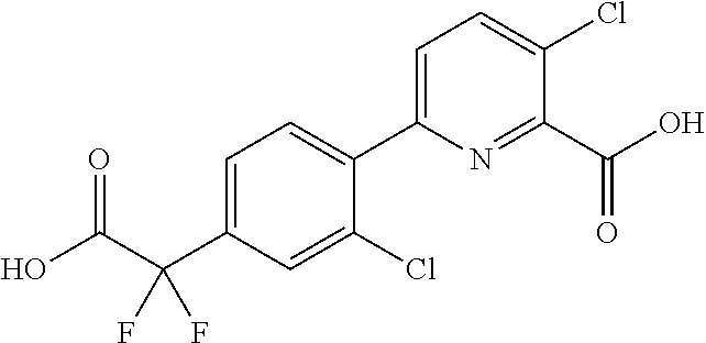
C1=C(Cl)C(C2=CC=C(Cl)C(C(O)=O)=N2)=CC=C1C(F)(C(O)=O)F
